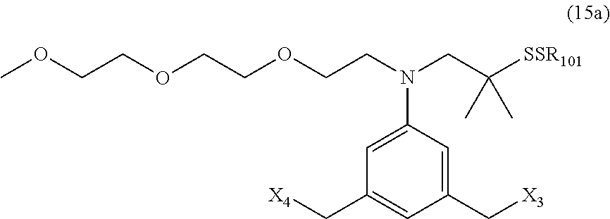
[X3]CC1=CC(N(CC([SSR101])(C)C)CCOCCOCCOC)=CC(C[X4])=C1
